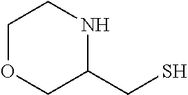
C1(CS)NCCOC1
